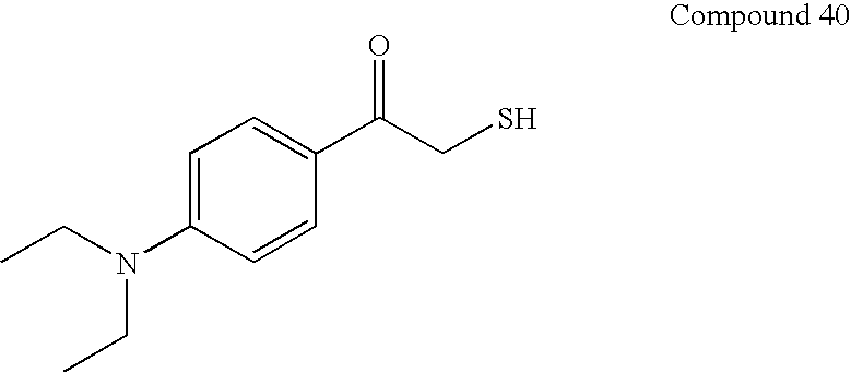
C1=C(N(CC)CC)C=CC(C(CS)=O)=C1
